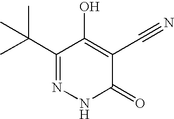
C1(C(C)(C)C)=NNC(=O)C(C#N)=C1O
